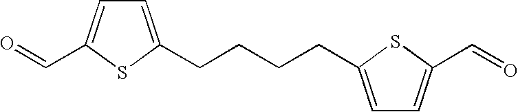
C1=C(CCCCC2=CC=C(C=O)S2)SC(C=O)=C1
